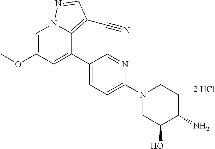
C1=C(OC)C=C(C2=CC=C(N3CC(O)C(N)CC3)N=C2)C2=C(C#N)C=NN12
